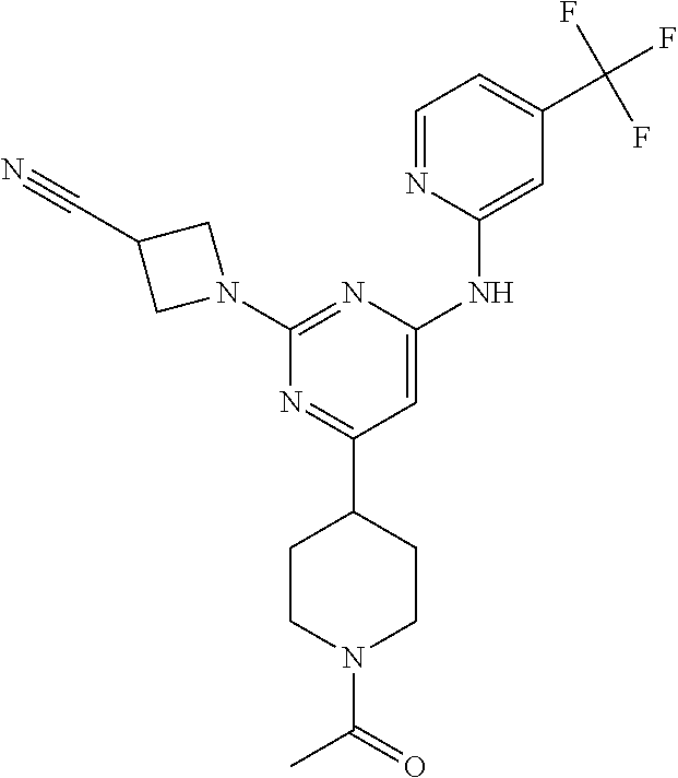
C1=NC(NC2=CC(C3CCN(C(=O)C)CC3)=NC(N3CC(C#N)C3)=N2)=CC(C(F)(F)F)=C1
